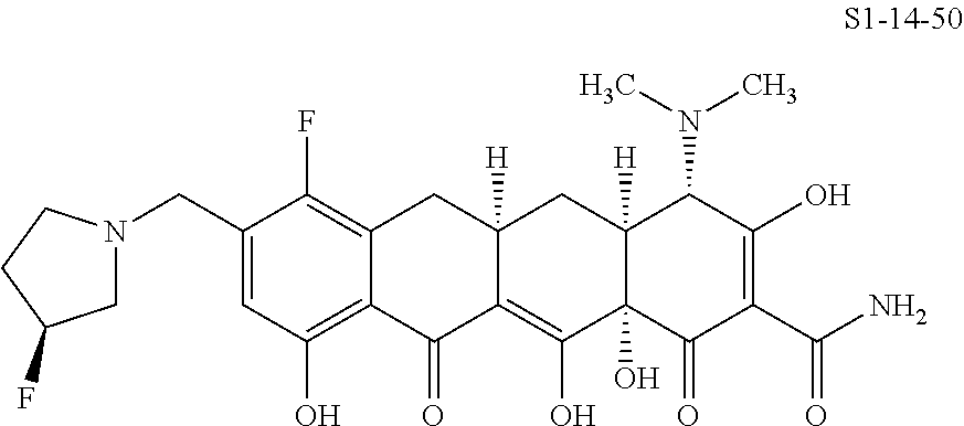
N1(CC2=CC(O)=C3C(=C2F)CC2([H])C(=C(O)C4(O)C([H])(C2)C(N(C)C)C(O)=C(C(N)=O)C4=O)C3=O)CC(F)CC1
